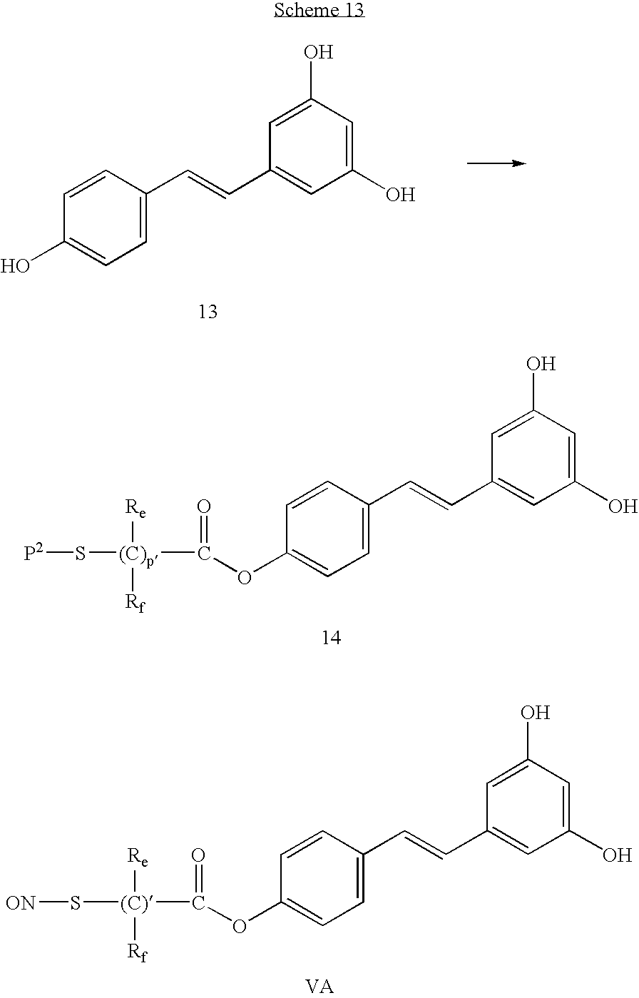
C1=C(C=CC2=CC(O)=CC(O)=C2)C=CC(OC([(C)p]([Re])([Rf])S[P2])=O)=C1.C1=C(C=CC2=CC(O)=CC(O)=C2)C=CC(O)=C1.C1=C(C=CC2=CC(O)=CC(O)=C2)C=CC(OC([(C)]([Re])([Rf])S[ON])=O)=C1
